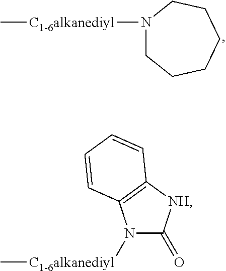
C[C1-6alkanediyl]N1CCCCCC1.C[C1-6alkanediyl]N1C(=O)[NH]C2=C1C=CC=C2
